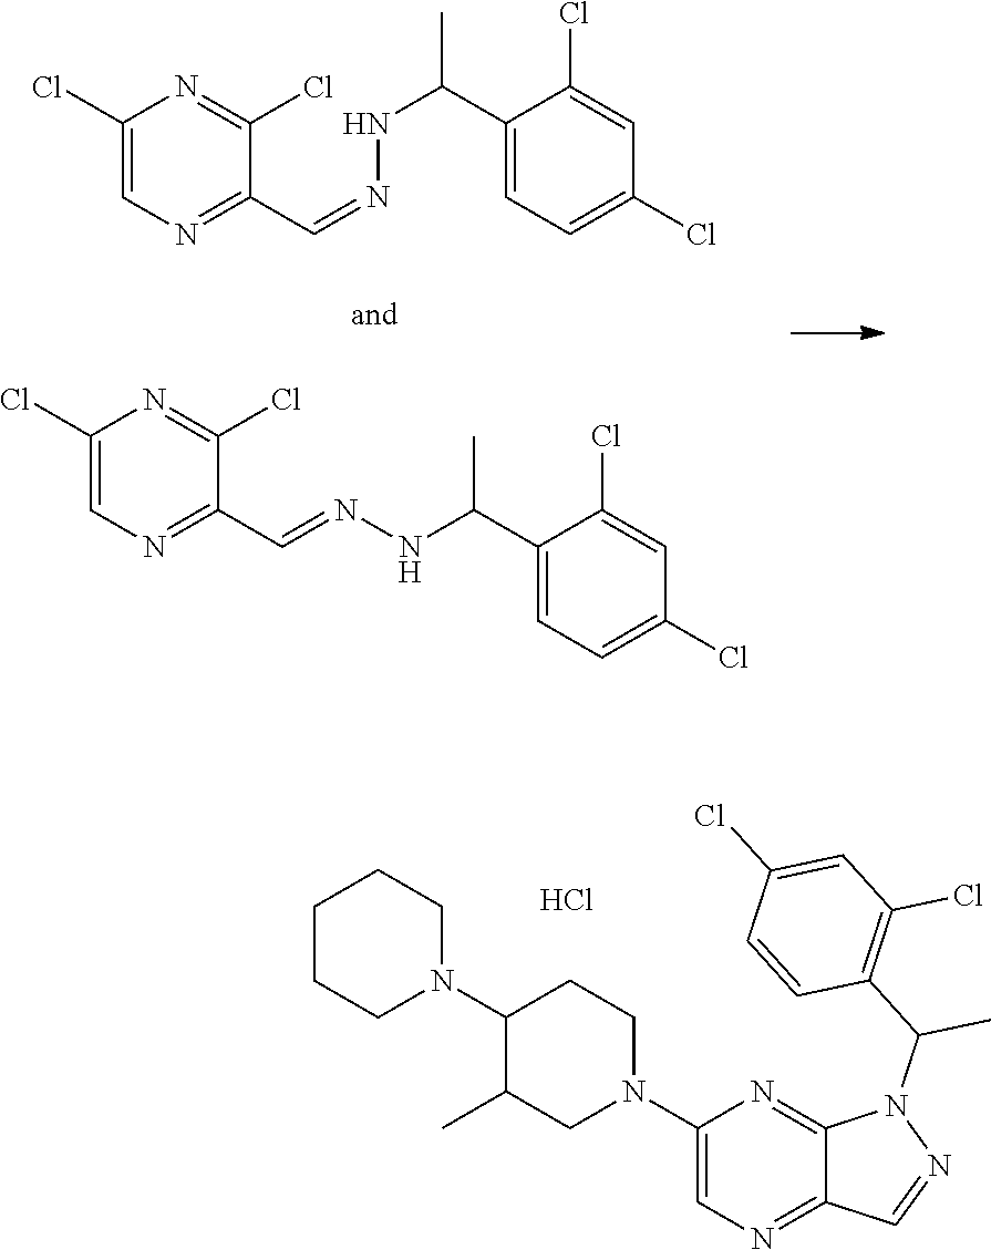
C1(Cl)=CN=C(C=NNC(C2=CC=C(Cl)C=C2Cl)C)C(Cl)=N1.C1(Cl)=CN=C(C=NNC(C2=CC=C(Cl)C=C2Cl)C)C(Cl)=N1.C1CCN(C2C(C)CN(C3=CN=C4C(=N3)N(C(C3=C(Cl)C=C(Cl)C=C3)C)N=C4)CC2)CC1.Cl
